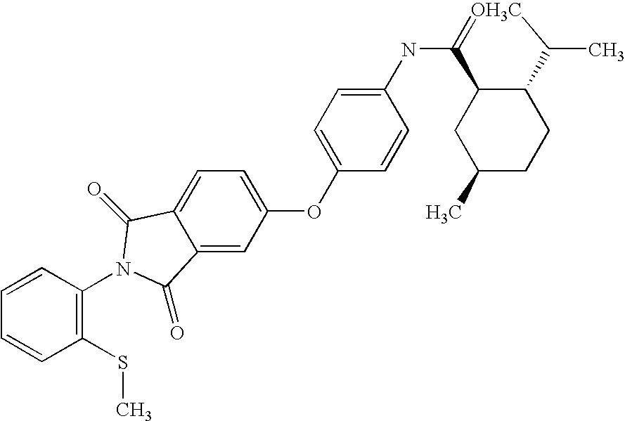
C1=C(OC2=CC=C(NC3=[OH3C]C(C)C4C3CC(C)CC4)C=C2)C=C2C(=C1)C(=O)N(C1=C(SC)C=CC=C1)C2=O
